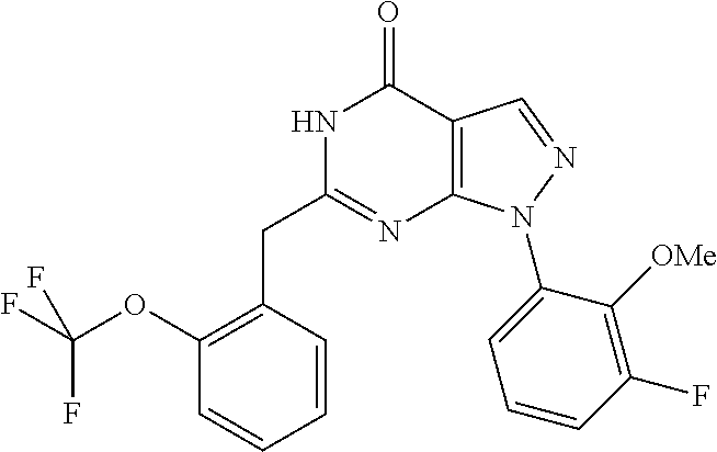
C1(OC(F)(F)F)=C(CC2=NC3=C(C(=O)N2)C=NN3C2=CC=CC(F)=C2[OMe])C=CC=C1
